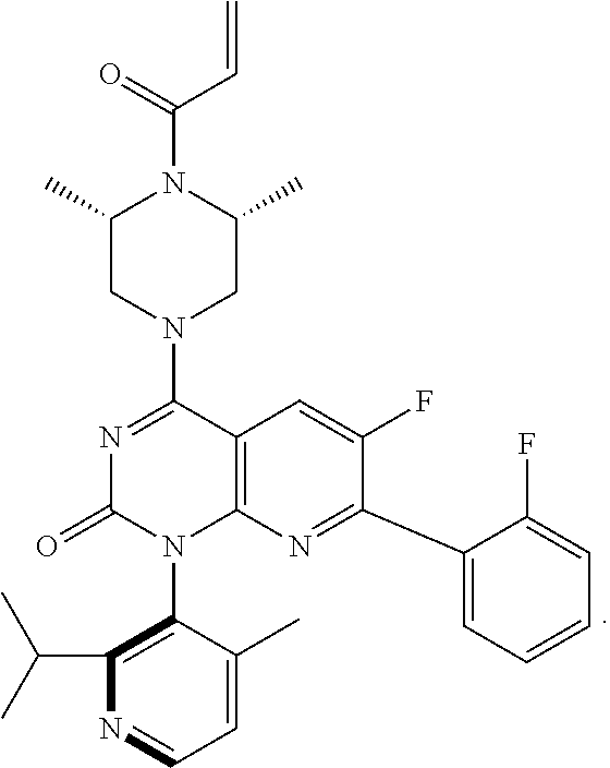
C1(C)CN(C2=NC(=O)N(C3=C(C(C)C)N=CC=C3C)C3=C2C=C(F)C(C2=CC=CC=C2F)=N3)CC(C)N1C(=O)C=C
